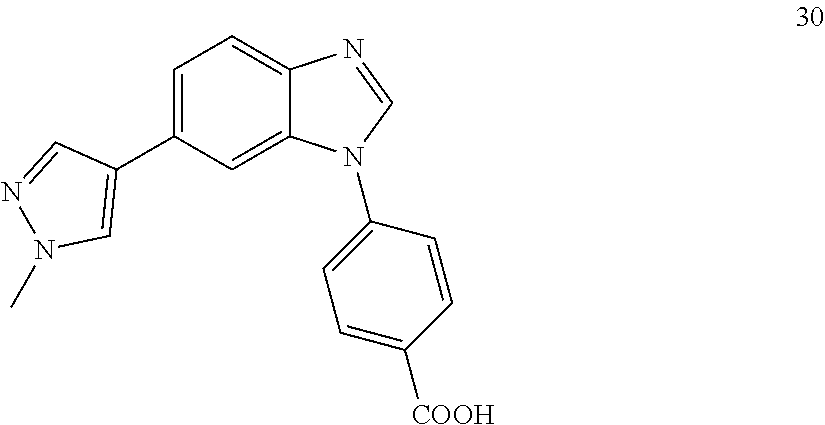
C1=C(C2=CN(C)N=C2)C=C2C(=C1)N=CN2C1=CC=C([COOH])C=C1
